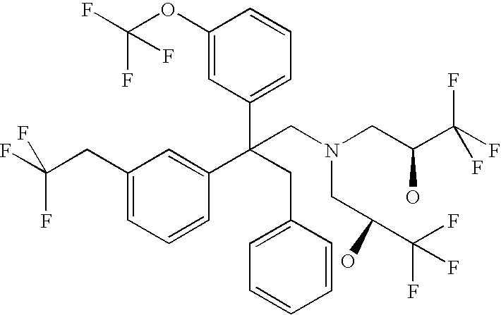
C1(CC(F)(F)F)=CC=CC(C(CN(CC(C(F)(F)F)O)CC(C(F)(F)F)O)(C2=CC=CC(OC(F)(F)F)=C2)CC2=CC=CC=C2)=C1
